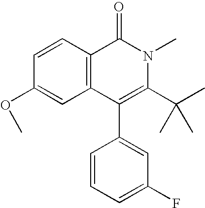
C1=CC2=C(C=C1OC)C(C1=CC(F)=CC=C1)=C(C(C)(C)C)N(C)C2=O
